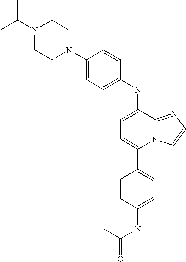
C1(C2=CC=C(NC(=O)C)C=C2)=CC=C(NC2=CC=C(N3CCN(C(C)C)CC3)C=C2)C2=NC=CN12
